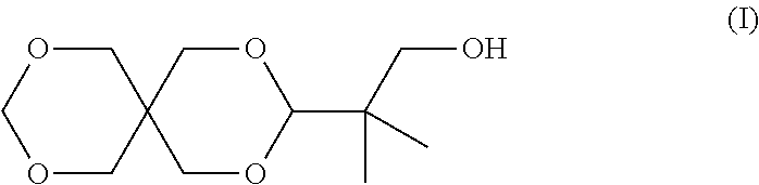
C1OCOCC12COC(C(C)(C)CO)OC2
